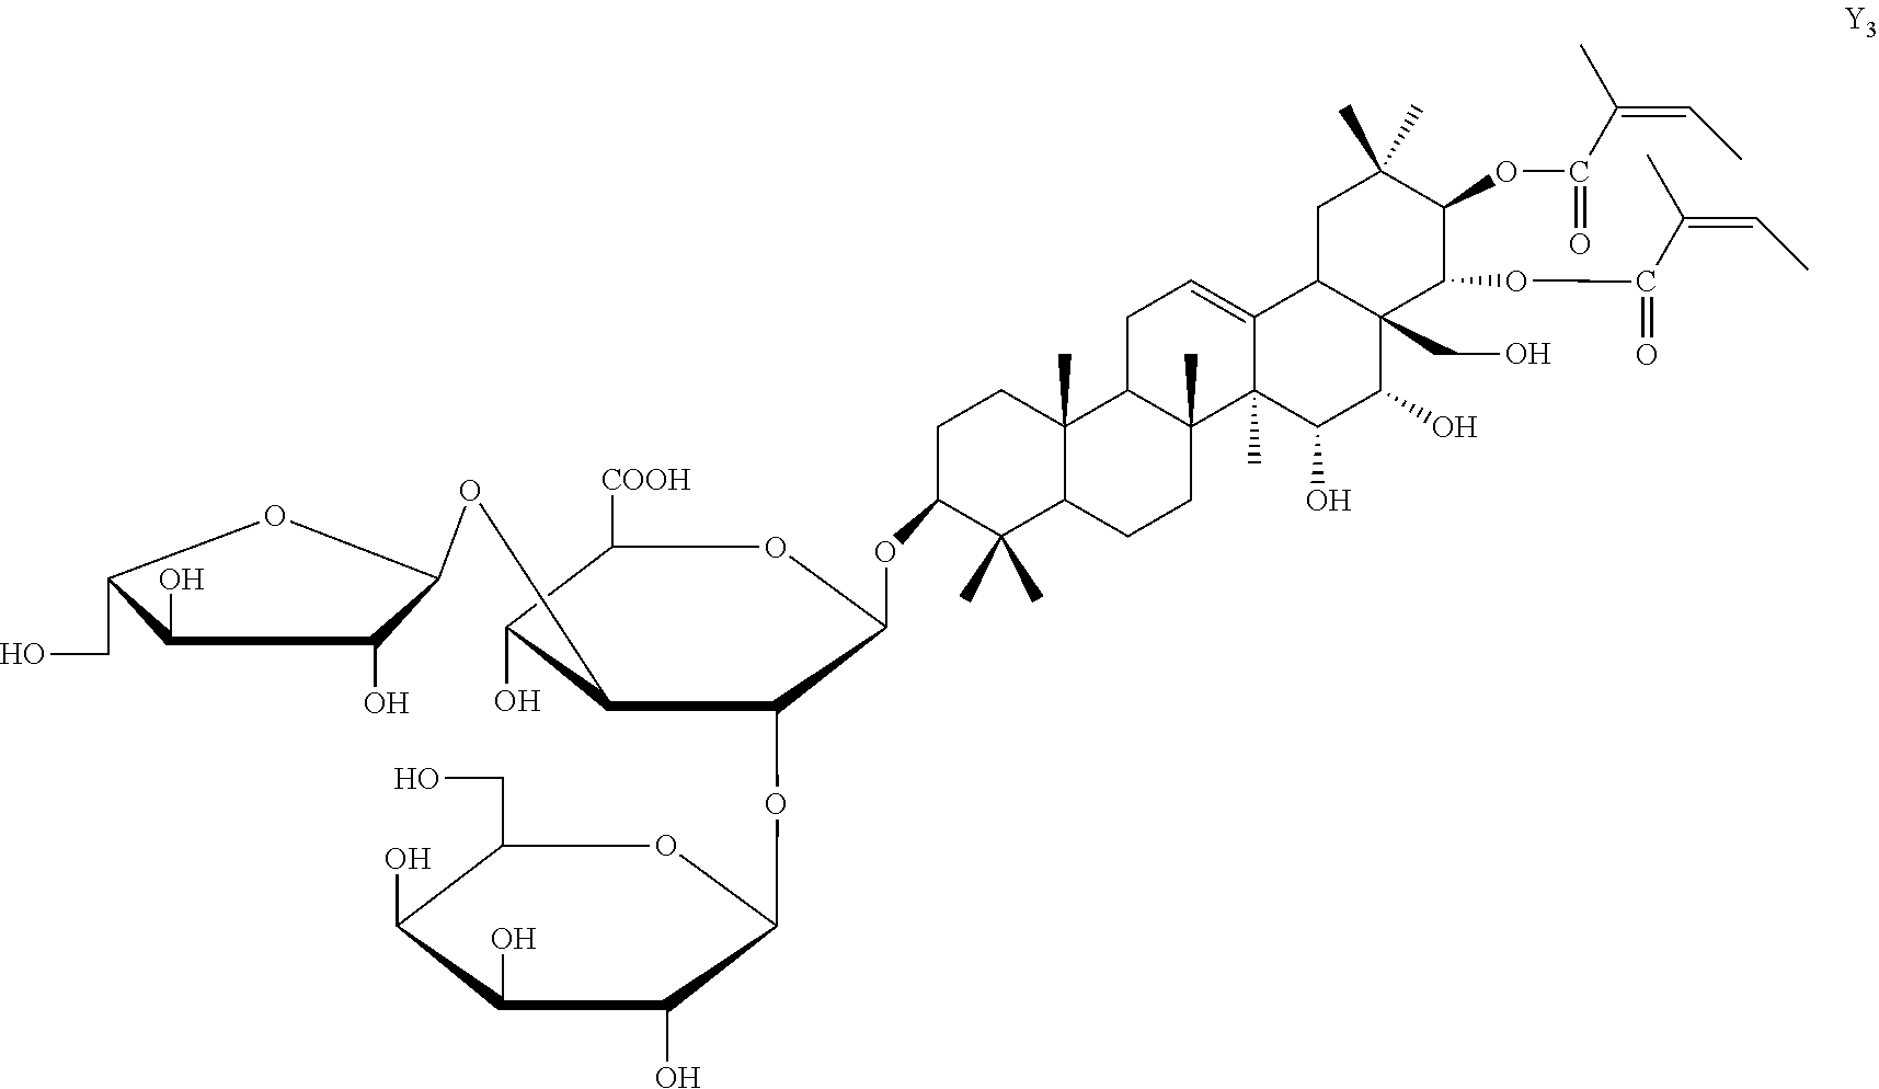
C1(CO)C(O)C(O)C(O)C(OC2C(OC3C(O)C(O)C(CO)O3)C(O)C([COOH])OC2OC2C(C)(C)C3C(C)(CC2)C2C(C)(CC3)C3(C)C(=CC2)C2C(CO)(C(O)C3O)C(OC(C(C)=CC)=O)C(OC(C(=CC)C)=O)C(C)(C)C2)O1
